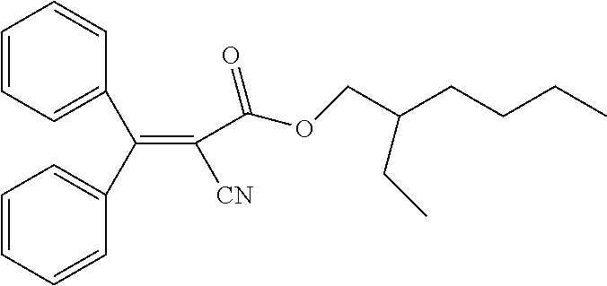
C1=CC=C(C(C2=CC=CC=C2)=C([CN])C(=O)OCC(CCCC)CC)C=C1
